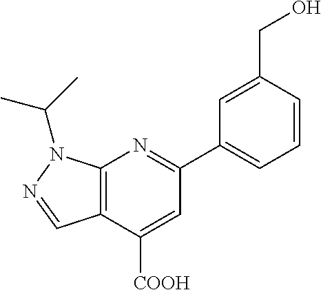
C12=C(C([COOH])=CC(C3=CC=CC(CO)=C3)=N1)C=NN2C(C)C
